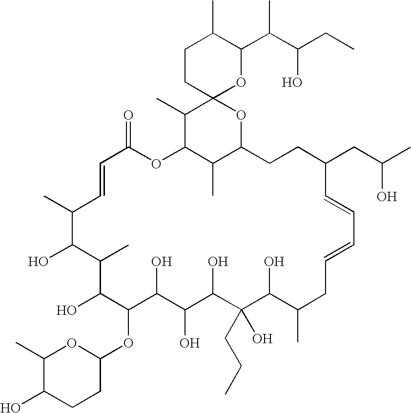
C1CC2(OC(C(C(CC)O)C)C1C)C(C)C1C(C)C(O2)CCC(CC(O)C)C=CC=CCC(C)C(O)C(CCC)(O)C(O)C(O)C(O)C(OC2CCC(O)C(C)O2)C(O)C(C)C(O)C(C)C=CC(=O)O1
